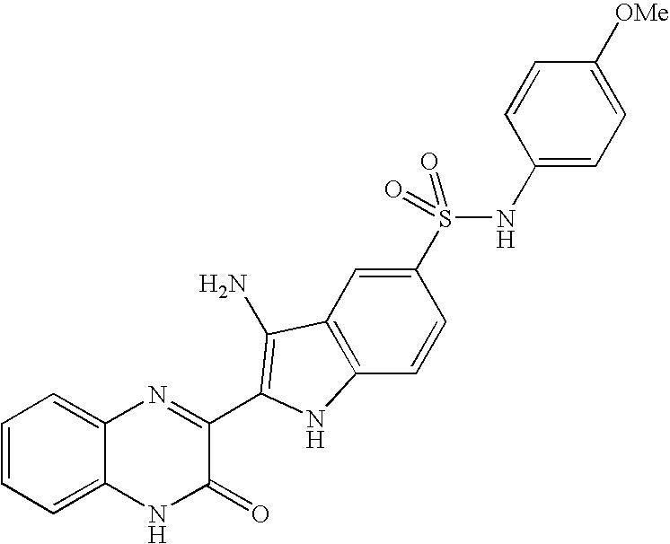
C1=C2C(=CC=C1)N=C(C1=C(N)C3=C(C=CC(S(NC4=CC=C([OMe])C=C4)(=O)=O)=C3)N1)C(=O)N2
